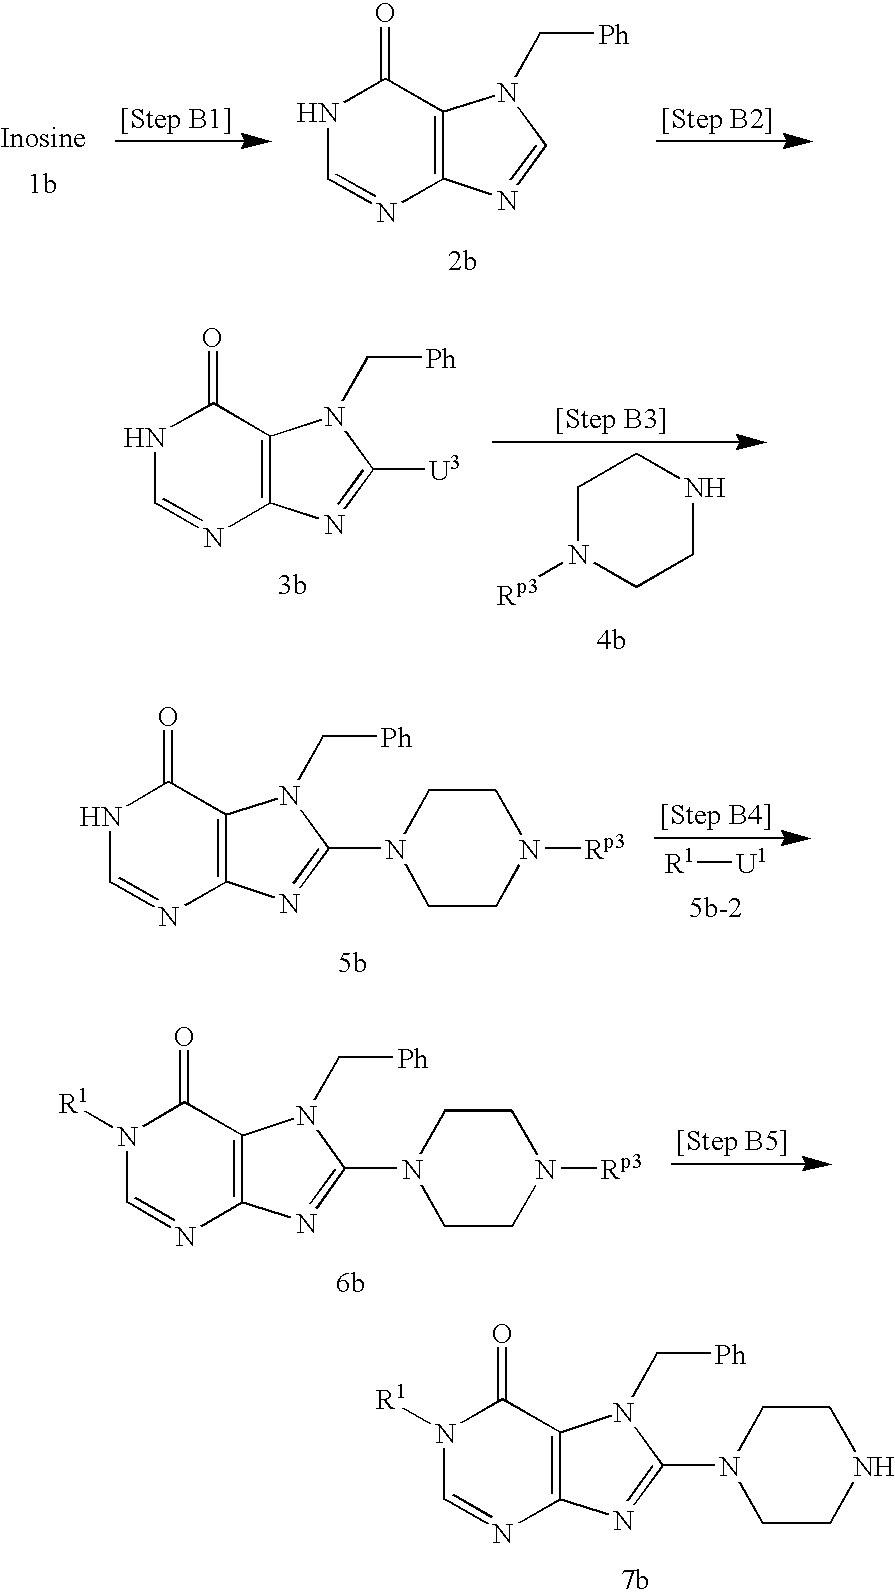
N1C=NC2=C(C1=O)N(C[Ph])C=N2.C1N([Rp3])CCNC1.N1C=NC2=C(C1=O)N(C[Ph])C([U3])=N2.[R1][U1].N1C=NC2=C(C1=O)N(C[Ph])C(N1CCN([Rp3])CC1)=N2.N1([R1])C=NC2=C(C1=O)N(C[Ph])C(N1CCN([Rp3])CC1)=N2.N1([R1])C=NC2=C(C1=O)N(C[Ph])C(N1CCNCC1)=N2
